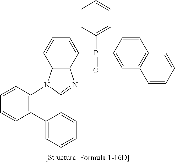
C12=C(C3=CC=CC=C3C3=NC4=C(C=CC=C4P(C4=CC5=C(C=C4)C=CC=C5)(C4=CC=CC=C4)=O)N13)C=CC=C2
